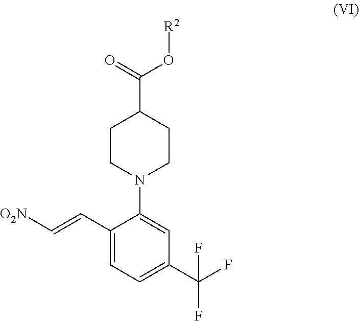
C1(C=C[O2N])=CC=C(C(F)(F)F)C=C1N1CCC(C(O[R2])=O)CC1
